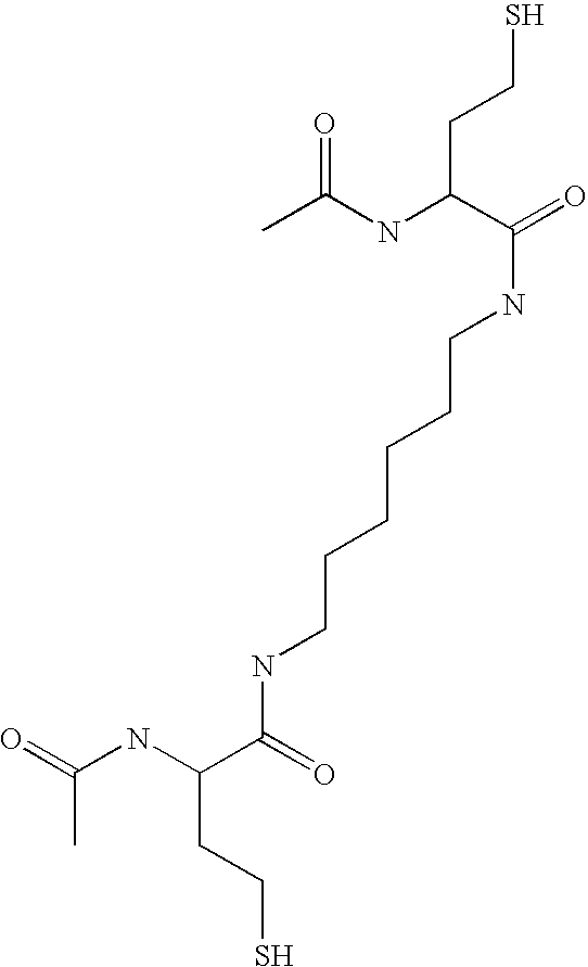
CC(NC(C(=O)NCCCCCCNC(C(NC(=O)C)CCS)=O)CCS)=O
